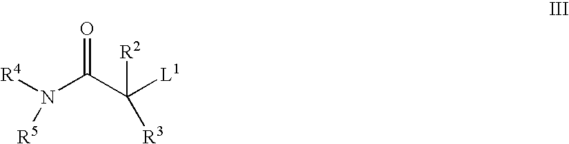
[R4]N(C(C([L1])([R2])[R3])=O)[R5]
